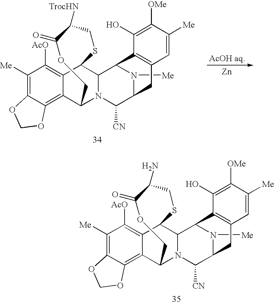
N1([Me])C2C([CN])N3C4C5=C6C(=C([Me])C([AcO])=C5C(C3C1C1=C(C2)C=C([Me])C([OMe])=C1O)SCC([TrocHN])C(=O)OC4)OCO6.[Zn].N1([Me])C2C([CN])N3C4C5=C6C(=C([Me])C([AcO])=C5C(C3C1C1=C(C2)C=C([Me])C([OMe])=C1O)SCC(N)C(=O)OC4)OCO6
